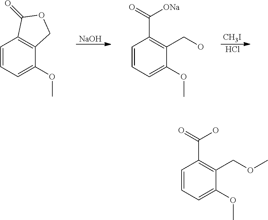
C1=CC=C(OC)C2=C1C(=O)OC2.[NaOH].[CH3I].Cl.C1=CC=C(OC)C(CO)=C1C(=O)[ONa].C1=CC=C(OC)C(COC)=C1C(=O)O
